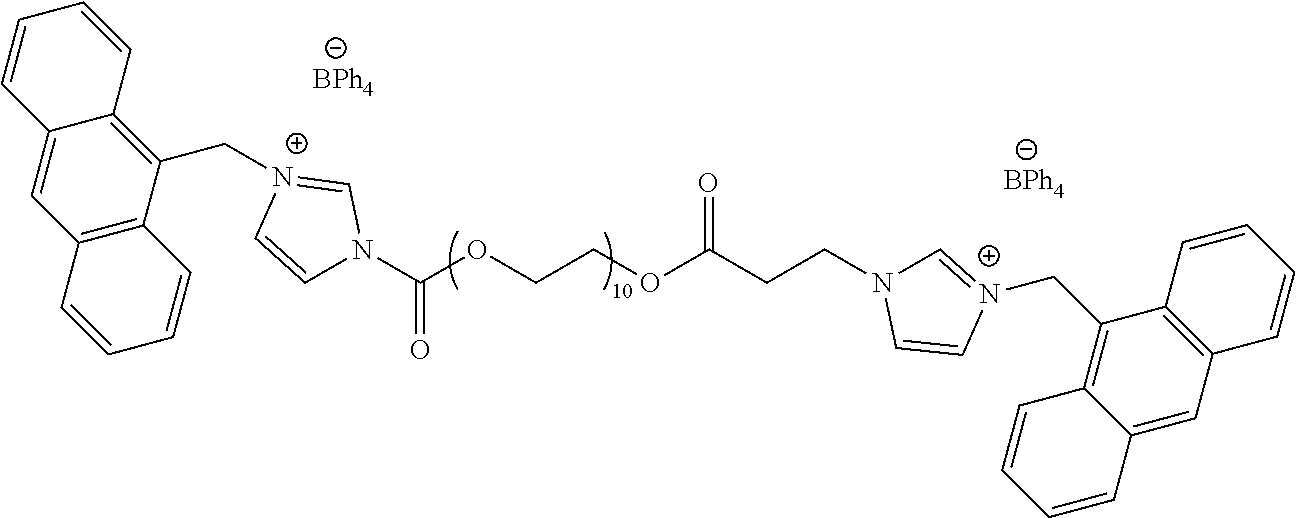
C12=C(C(C[N+]3=CN(C(OCCOC(=O)CCN4C=[N+](CC5=C6C(=CC7=C5C=CC=C7)C=CC=C6)C=C4)=O)C=C3)=C3C(=C1)C=CC=C3)C=CC=C2.[BPh4].[BPh4]
